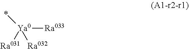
[Ya0]([Ra033])(*)([Ra032])[Ra031]
